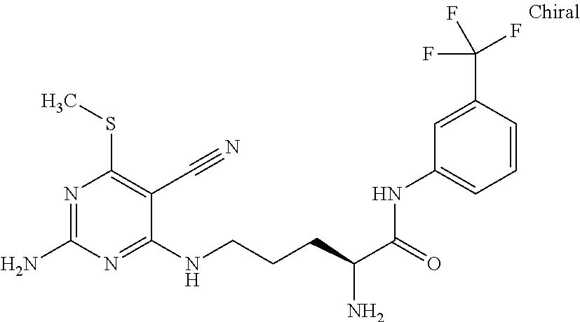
C1(NCCCC(C(=O)NC2=CC=CC(C(F)(F)F)=C2)N)=NC(N)=NC(SC)=C1C#N
